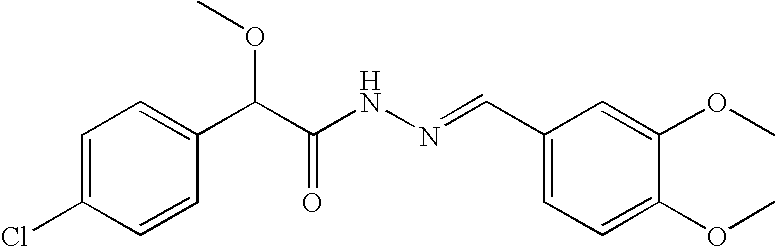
C1=C(Cl)C=CC(C(C(NN=CC2=CC=C(OC)C(OC)=C2)=O)OC)=C1
